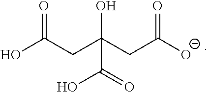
OC(CC(CC([O-])=O)(O)C(=O)O)=O
